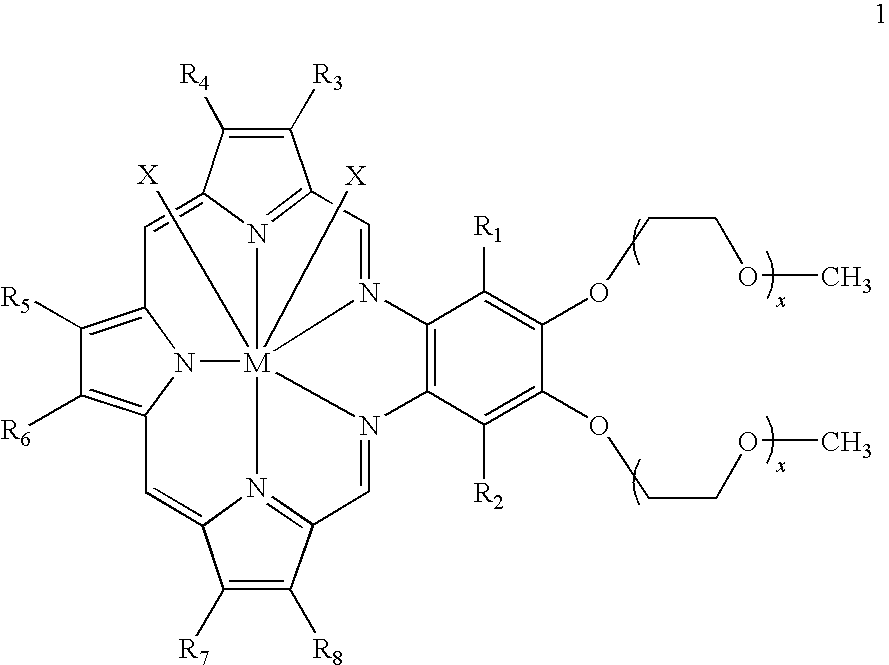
C12=C(C([R2])=C(OCCOC)C(OCCOC)=C1[R1])N1=CC3=N4C(=CC5=C([R6])C([R5])=C6N5[M]145([X])([X])N2=CC1=N5C(=C6)C([R4])=C1[R3])C([R7])=C3[R8]
